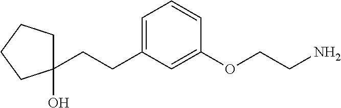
C1=C(CCC2(O)CCCC2)C=C(OCCN)C=C1
